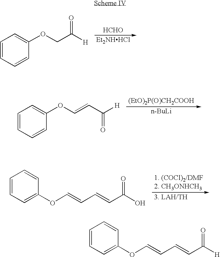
[HCHO].[Et2NHHCl].C1=CC=CC(OCC([H])=O)=C1.C1=CC=CC(OC=CC([H])=O)=C1.[(EtO)2P(O)CH2COOH].[n-BuLi].C1=CC=C(OC=CC=CC(O)=O)C=C1.C1=CC=C(OC=CC=CC([H])=O)C=C1
